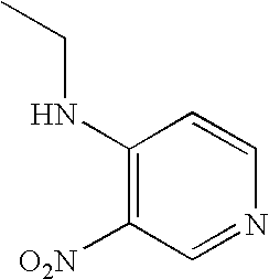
C1(NCC)=C([O2N])C=NC=C1
